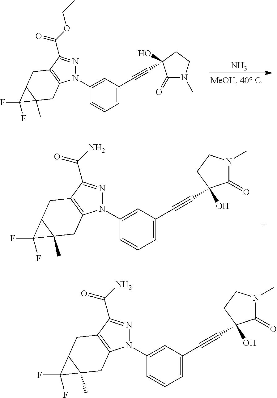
N1(C2=CC(C#CC3(O)C(=O)N(C)CC3)=CC=C2)N=C(C(OCC)=O)C2=C1CC1(C)C(C2)C1(F)F.N.N1(C2=CC(C#CC3(O)C(=O)N(C)CC3)=CC=C2)N=C(C(N)=O)C2=C1CC1(C)C(C2)C1(F)F.N1(C2=CC(C#CC3(O)C(=O)N(C)CC3)=CC=C2)N=C(C(N)=O)C2=C1CC1(C)C(C2)C1(F)F
